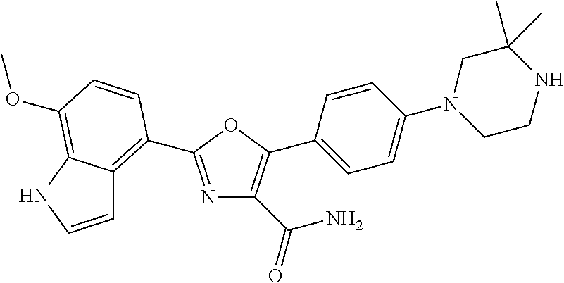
NC(C1=C(C2=CC=C(N3CCNC(C)(C)C3)C=C2)OC(C2=C3C=CNC3=C(OC)C=C2)=N1)=O
